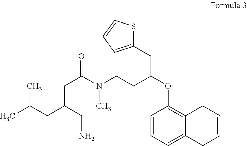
CC(CC(CN)CC(=O)N(CCC(OC1=C2C(=CC=C1)CC=CC2)CC1=CC=CS1)C)C
